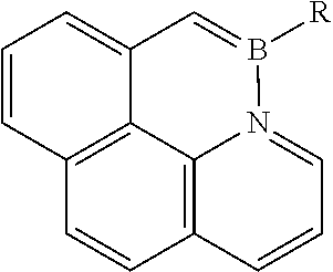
C12=C3C4=C(C=C1)C=CC=C4C=B([R])N3=CC=C2
